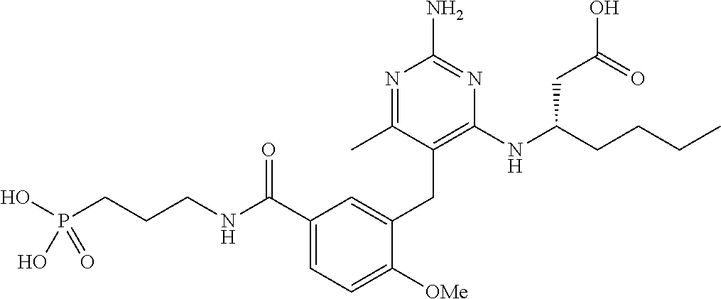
C1(C(NCCCP(O)(O)=O)=O)=CC=C([OMe])C(CC2=C(NC(CCCC)CC(O)=O)N=C(N)N=C2C)=C1
